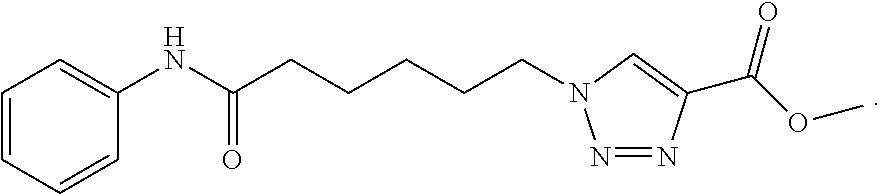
C1=CC=CC(NC(CCCCCN2N=NC(C(OC)=O)=C2)=O)=C1
